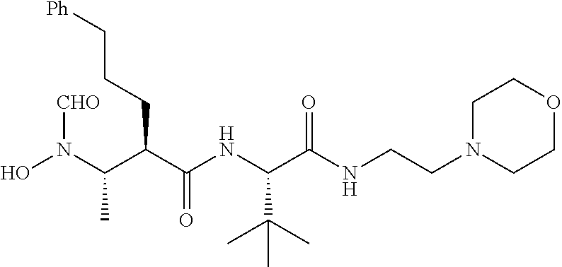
ON(C(C(C(NC(C(NCCN1CCOCC1)=O)C(C)(C)C)=O)CCC[Ph])C)[CHO]
